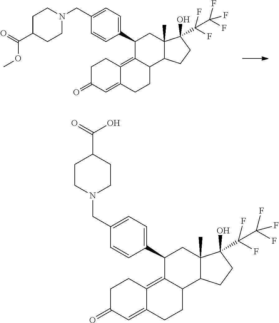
C1C(=O)C=C2C(=C3C(CC2)C2C(C)(CC3C3=CC=C(CN4CCC(C(=O)OC)CC4)C=C3)C(O)(C(C(F)(F)F)(F)F)CC2)C1.C1C(=O)C=C2C(=C3C(CC2)C2C(C)(CC3C3=CC=C(CN4CCC(C(=O)O)CC4)C=C3)C(O)(C(C(F)(F)F)(F)F)CC2)C1
